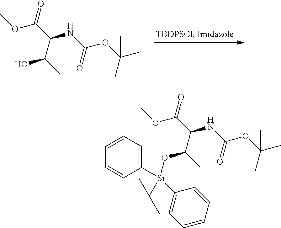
O(C(C(NC(OC(C)(C)C)=O)C(C)O)=O)C.O(C(C(NC(OC(C)(C)C)=O)C(C)O[Si](C1=CC=CC=C1)(C(C)(C)C)C1=CC=CC=C1)=O)C
